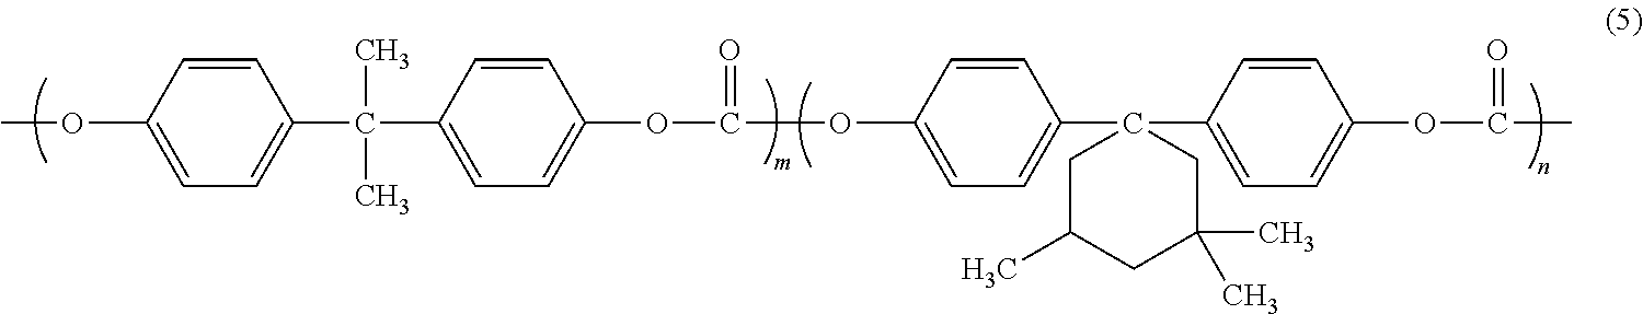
C1=C(OC)C=CC(C(C2=CC=C(OC(OC3=CC=C(C4(C5=CC=C(OC(C)=O)C=C5)CC(C)CC(C)(C)C4)C=C3)=O)C=C2)(C)C)=C1
